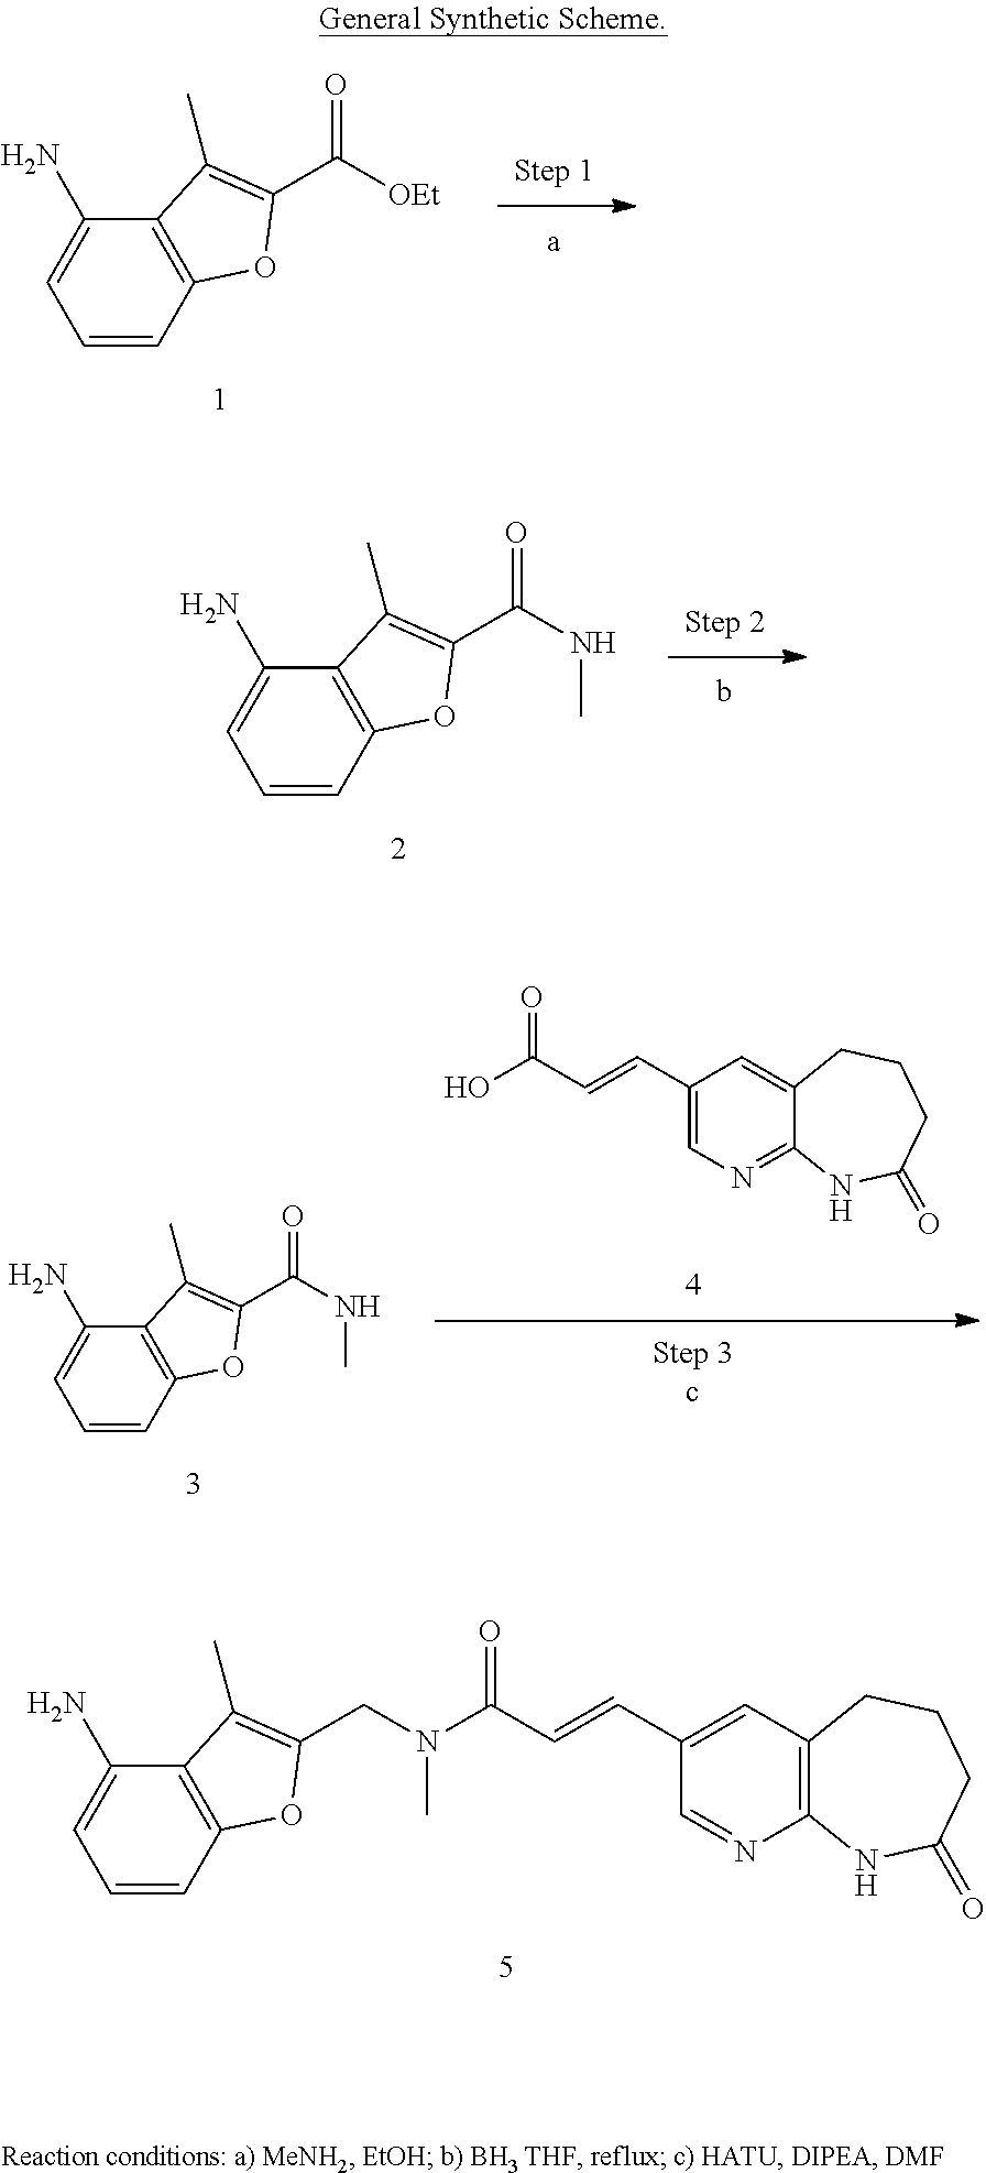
C1=CC2=C(C(N)=C1)C(C)=C(C([OEt])=O)O2.C1=CC2=C(C(N)=C1)C(C)=C(C(NC)=O)O2.C1(C=CC(O)=O)=CN=C2C(=C1)CCCC(=O)N2.C1=CC2=C(C(N)=C1)C(C)=C(C(NC)=O)O2.C1=CC2=C(C(N)=C1)C(C)=C(CN(C)C(C=CC1=CC3=C(NC(=O)CCC3)N=C1)=O)O2
